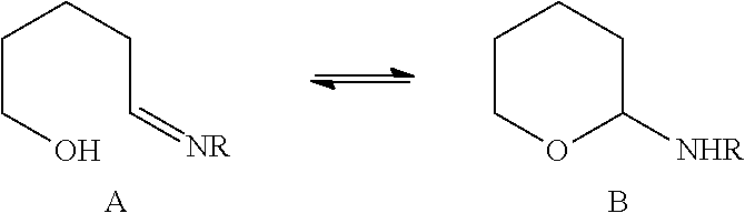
C1COC([NHR])CC1.B.C(CO)CCC=[NR].[A]
